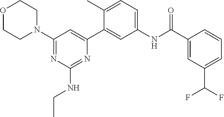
O1CCN(C2=NC(NCC)=NC(C3=CC(NC(C4=CC(C(F)F)=CC=C4)=O)=CC=C3C)=C2)CC1
